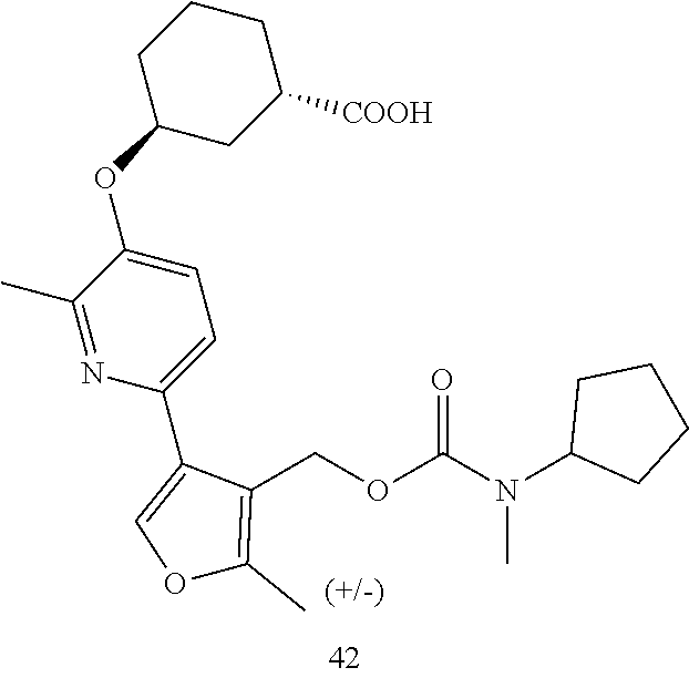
C1CCC(OC2=CC=C(C3=COC(C)=C3COC(N(C3CCCC3)C)=O)N=C2C)CC1[COOH]
